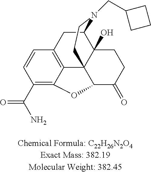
C1C2=C3C45C(O)(C1N(CC1CCC1)CC4)CCC(=O)C5OC3=C(C(N)=O)C=C2
